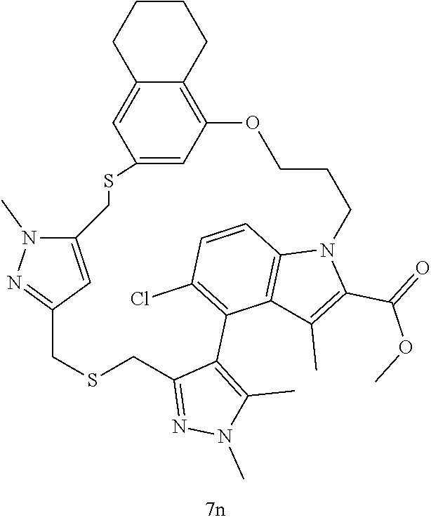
C12=CC(=C3C(=C1)CCCC3)OCCCN1C3=C(C(=C(Cl)C=C3)C3=C(C)N(C)N=C3CSCC3=NN(C)C(=C3)CS2)C(C)=C1C(=O)OC
